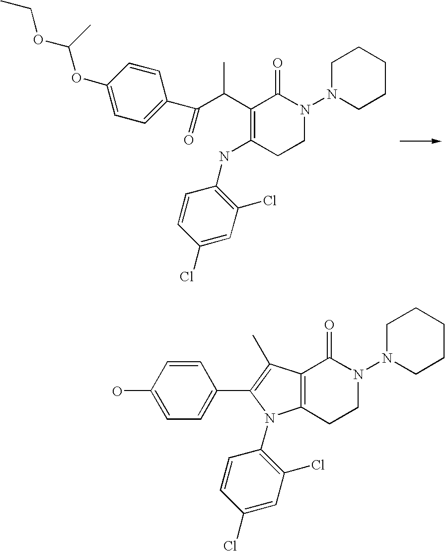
C1N(N2C(=O)C(C(C)C(C3=CC=C(OC(C)OCC)C=C3)=O)=C(NC3=C(Cl)C=C(Cl)C=C3)CC2)CCCC1.C1N(N2C(=O)C3=C(CC2)N(C2=C(Cl)C=C(Cl)C=C2)C(C2=CC=C(O)C=C2)=C3C)CCCC1
